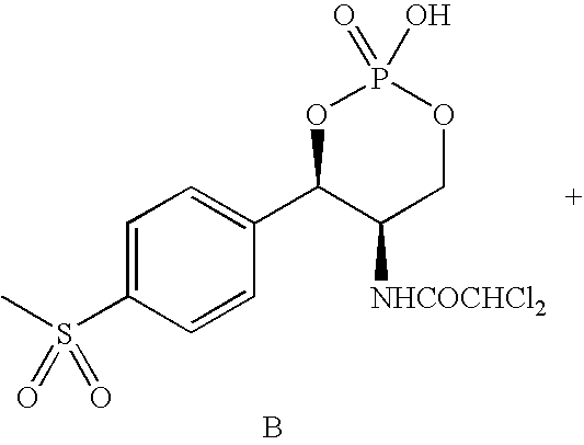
CS(C1=CC=C(C2C([NHCOCHCl2])COP(=O)(O)O2)C=C1)(=O)=O.B
